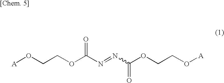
O(C(N=NC(OCCO[A])=O)=O)CCO[A]
